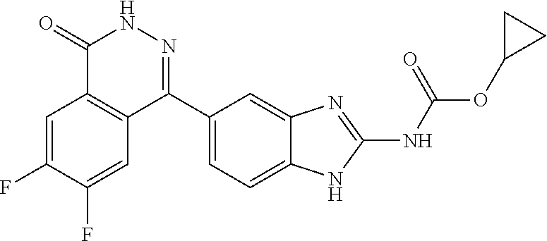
O(C1CC1)C(=O)NC1=NC2=CC(C3=NNC(=O)C4=C3C=C(F)C(F)=C4)=CC=C2N1
